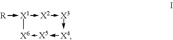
[R]->[X1]1->[X2]->[X3]->[X4]->[X5]->[X6]1
